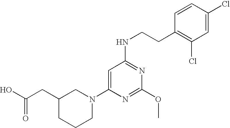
C1(CC(O)=O)CCCN(C2=CC(NCCC3=C(Cl)C=C(Cl)C=C3)=NC(OC)=N2)C1
